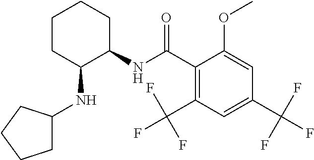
C1CC(NC2CCCC2)C(NC(C2=C(C(F)(F)F)C=C(C(F)(F)F)C=C2OC)=O)CC1
